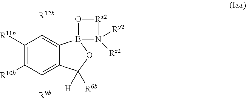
C1([R11b])=C([R10b])C([R9b])=C2C(=C1[R12b])B1(OC2([H])[R6b])N([Ry2])([Rz2])[Rx2]O1
